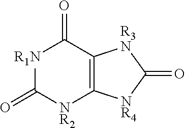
C12=C([NR4]C(=O)[R3N]1)[NR2]C(=O)[R1N]C2=O
